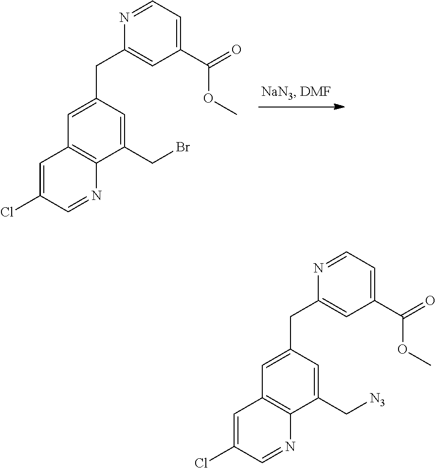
C1(CBr)=CC(CC2=CC(C(=O)OC)=CC=N2)=CC2=C1N=CC(Cl)=C2.C1(C[N3])=CC(CC2=CC(C(=O)OC)=CC=N2)=CC2=C1N=CC(Cl)=C2
